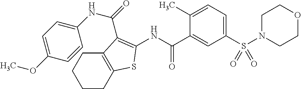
C1CC2=C(CC1)C(C(=O)NC1=CC=C(OC)C=C1)=C(NC(C1=CC(S(N3CCOCC3)(=O)=O)=CC=C1C)=O)S2
